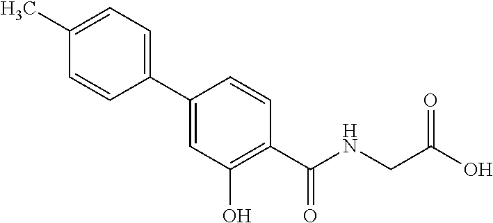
C1(C2=CC(O)=C(C(NCC(O)=O)=O)C=C2)=CC=C(C)C=C1
